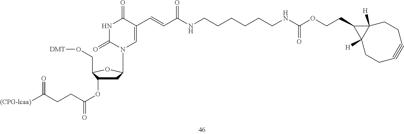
N(C(C=CC1=CN(C2CC(OC(=O)CCC([(CPG-lcaa)])=O)C(CO[DMT])O2)C(=O)NC1=O)=O)CCCCCCNC(OCCC1C2([H])C1([H])CCC#CCC2)=O
